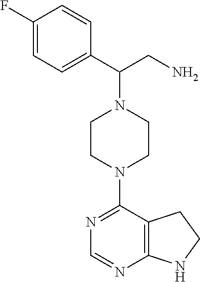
C1(N2CCN(C(C3=CC=C(F)C=C3)CN)CC2)=NC=NC2=C1CCN2
